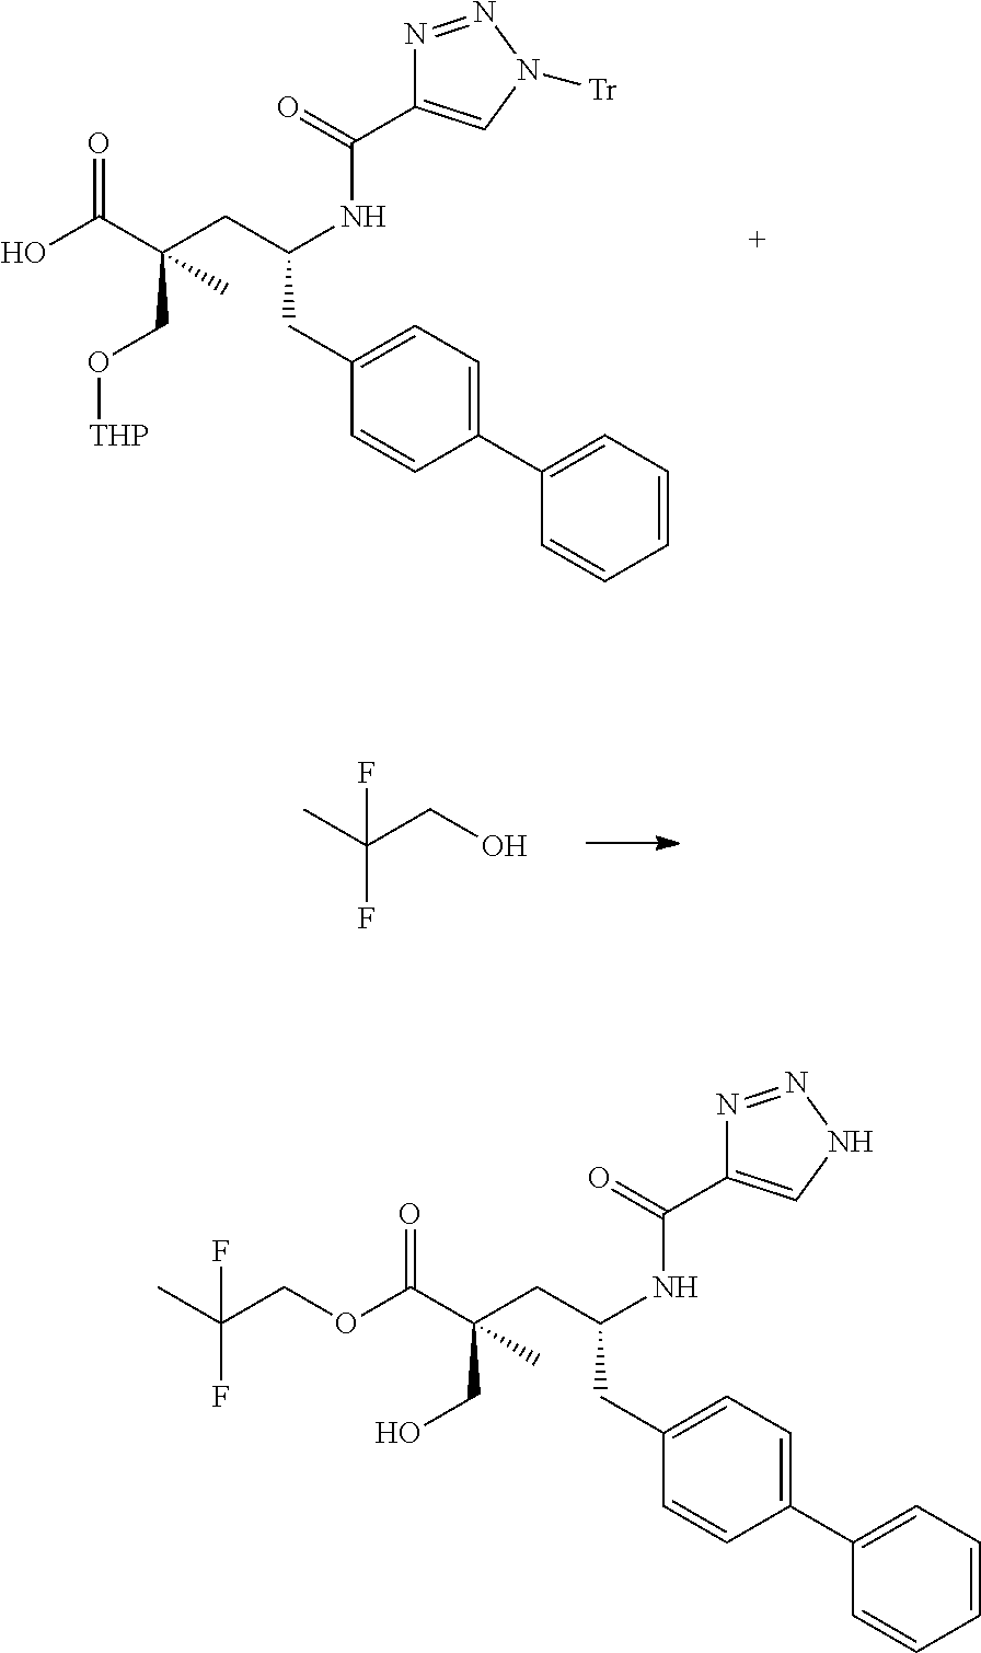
OC(C(CC(NC(=O)C1=CN([Tr])N=N1)CC1=CC=C(C2=CC=CC=C2)C=C1)(CO[THP])C)=O.CC(CO)(F)F.C(C(CC(NC(=O)C1=CNN=N1)CC1=CC=C(C2=CC=CC=C2)C=C1)(CO)C)(=O)OCC(C)(F)F
